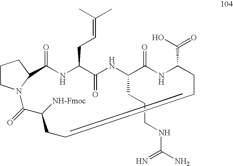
N1C(CC=C(C)C)C(=O)NC(CCCNC(N)=N)C(=O)NC(C(O)=O)CCCCC([NH-Fmoc])C(=O)N2CCCC2C1=O
